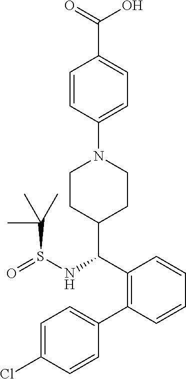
C1CC(C(C2=C(C3=CC=C(Cl)C=C3)C=CC=C2)NS(=O)C(C)(C)C)CCN1C1=CC=C(C(O)=O)C=C1
